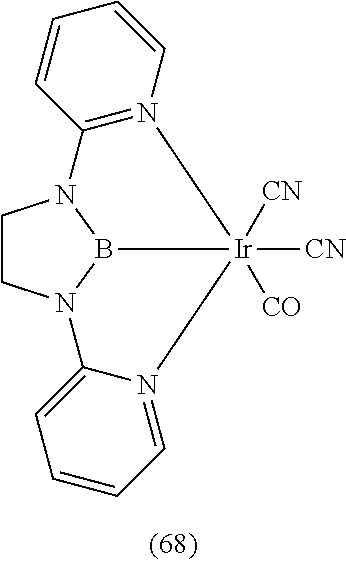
C1CN2B3N1C1=N(C=CC=C1)[Ir]3([CN])([CO])([CN])N1=CC=CC=C21
